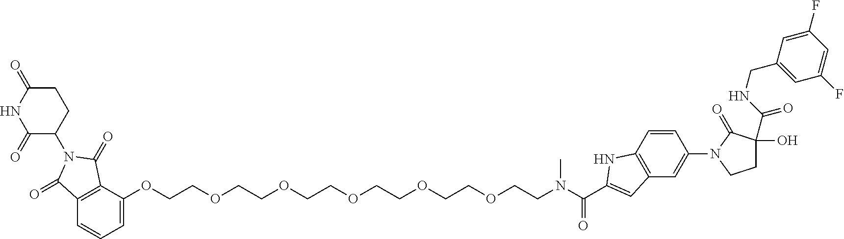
C1=C(OCCOCCOCCOCCOCCOCCN(C(C2=CC3=C(C=CC(N4CCC(O)(C(NCC5=CC(F)=CC(F)=C5)=O)C4=O)=C3)N2)=O)C)C2=C(C=C1)C(=O)N(C1CCC(=O)NC1=O)C2=O
